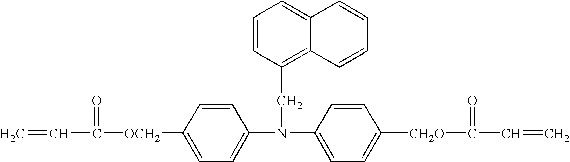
C1=CC([OCH2]C(=O)C=C)=CC=C1N(C1=CC=C([CH2O]C(=O)C=C)C=C1)CC1=C2C(=CC=C1)C=CC=C2
